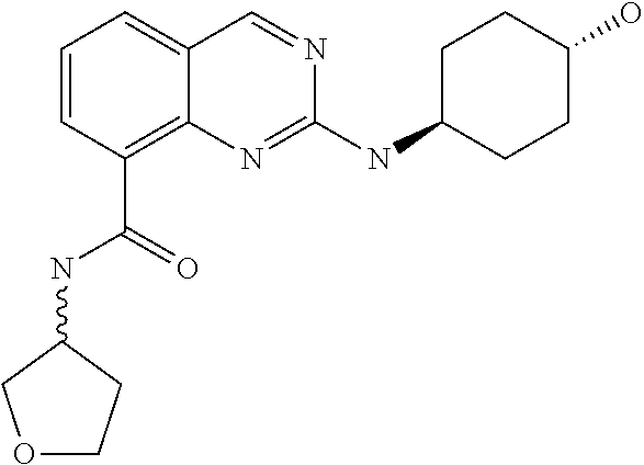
C1=CC=C2C(=C1C(=O)NC1COCC1)N=C(NC1CCC(O)CC1)N=C2
